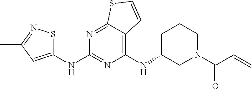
C1(NC2CCCN(C(C=C)=O)C2)=C2C(=NC(NC3=CC(C)=NS3)=N1)SC=C2
